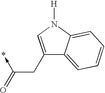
C1(CC(=O)->*)=CN([H])C2=CC=CC=C12
